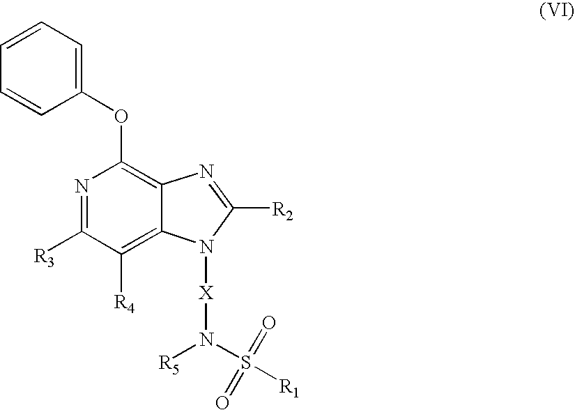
N1=C([R3])C([R4])=C2C(=C1OC1=CC=CC=C1)N=C([R2])N2[X]N([R5])S([R1])(=O)=O
